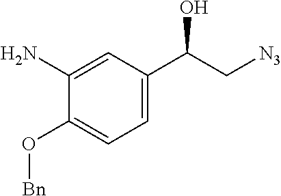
C1=C(C(C[N3])O)C=C(N)C(O[Bn])=C1
